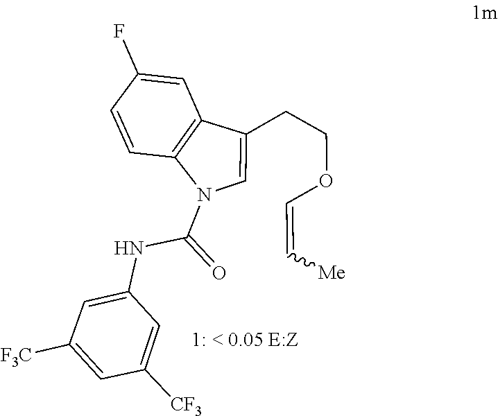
C(=COCCC1=CN(C(NC2=CC([F3C])=CC([CF3])=C2)=O)C2=C1C=C(F)C=C2)[Me]
